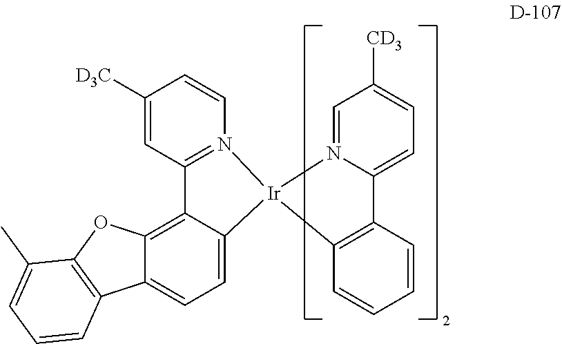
C1=CN2=C(C=C1[D3C])C1=C3C(=CC=C1[Ir]21N2=CC([CD3])=CC=C2C2=C1C=CC=C2)C1=C(O3)C(C)=CC=C1
